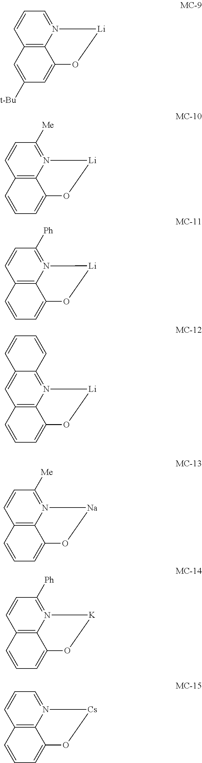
C1=CC2=C3N(=C1)[Li]OC3=CC([t-Bu])=C2.C1=CC2=C3N(=C1[Me])[Li]OC3=CC=C2.C1=CC2=C3N(=C1[Ph])[Li]OC3=CC=C2.C12=CC3=C4N(=C1C=CC=C2)[Li]OC4=CC=C3.C1=CC2=C3N(=C1[Me])[Na]OC3=CC=C2.C1=CC2=C3N(=C1[Ph])[K]OC3=CC=C2.C1=CC2=C3N(=C1)[Cs]OC3=CC=C2
